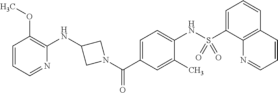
C1(NC2CN(C(C3=CC=C(NS(C4=CC=CC5=C4N=CC=C5)(=O)=O)C(C)=C3)=O)C2)=C(OC)C=CC=N1
